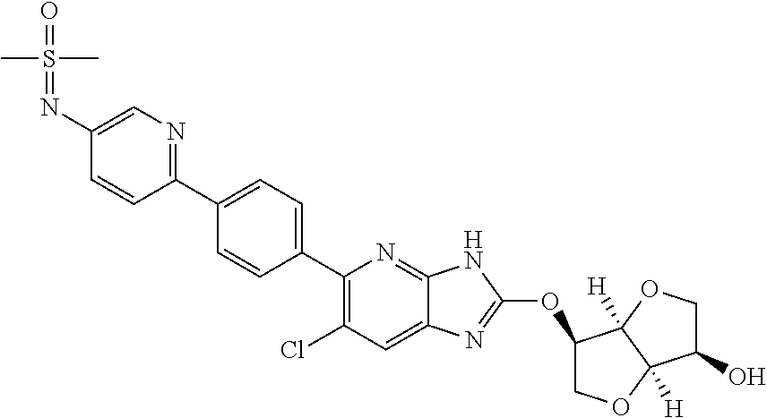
C1(C2=NC=C(N=S(=O)(C)C)C=C2)=CC=C(C2=C(Cl)C=C3C(=N2)NC(OC2COC4([H])C2([H])OCC4O)=N3)C=C1
